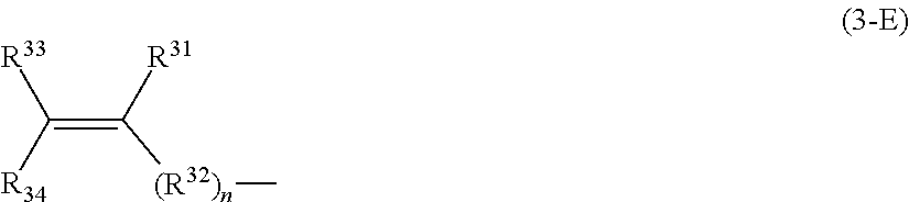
C(=C([R31])[(R32)n]C)([R34])[R33]
